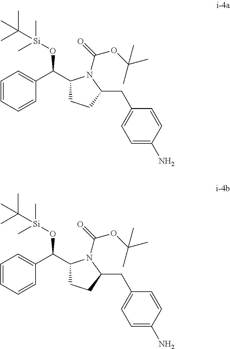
C1=CC=CC(C(O[Si](C)(C)C(C)(C)C)C2CCC(CC3=CC=C(N)C=C3)N2C(=O)OC(C)(C)C)=C1.C1=CC=CC(C(O[Si](C)(C)C(C)(C)C)C2CCC(CC3=CC=C(N)C=C3)N2C(=O)OC(C)(C)C)=C1
